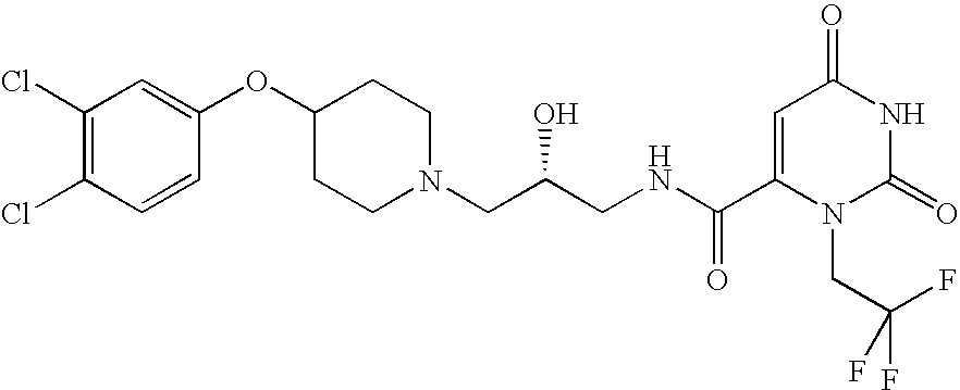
C1(Cl)=C(Cl)C=CC(OC2CCN(CC(CNC(C3=CC(=O)NC(=O)N3CC(F)(F)F)=O)O)CC2)=C1
